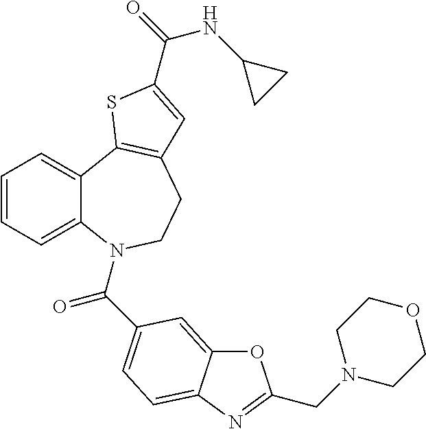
C1=CC=C2C(=C1)C1=C(CCN2C(=O)C2=CC=C3C(=C2)OC(CN2CCOCC2)=N3)C=C(C(=O)NC2CC2)S1
